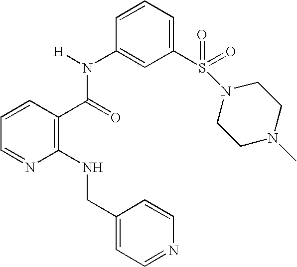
C1(NCC2=CC=NC=C2)=C(C(=O)N(C2=CC(S(N3CCN(C)CC3)(=O)=O)=CC=C2)[H])C=CC=N1
